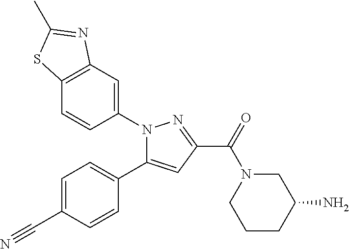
C12=C(C=C(N3C(C4=CC=C(C#N)C=C4)=CC(C(=O)N4CCCC(N)C4)=N3)C=C1)N=C(C)S2
